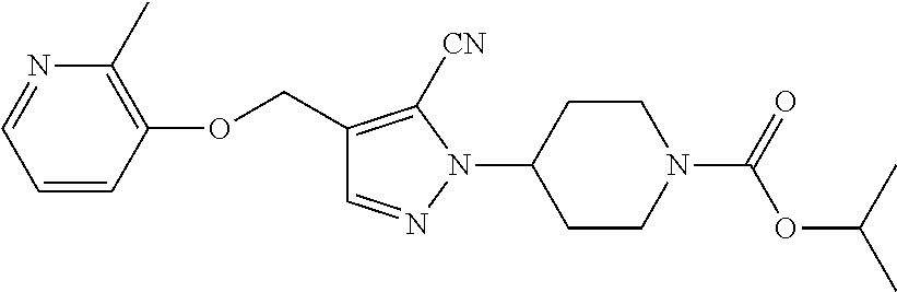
C1(COC2=C(C)N=CC=C2)=C([CN])N(C2CCN(C(=O)OC(C)C)CC2)N=C1
